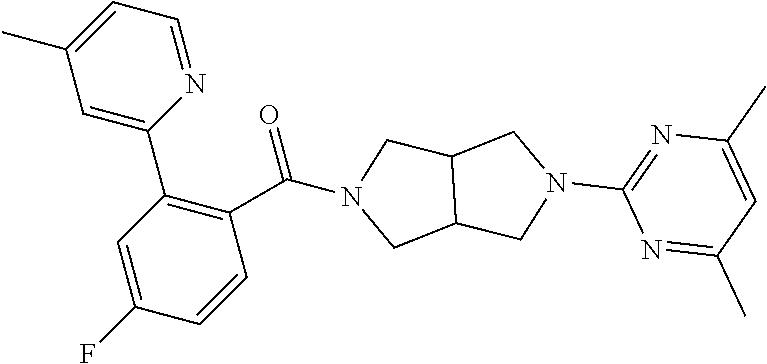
C12C(CN(C3=NC(C)=CC(C)=N3)C1)CN(C(C1=C(C3=CC(C)=CC=N3)C=C(F)C=C1)=O)C2
